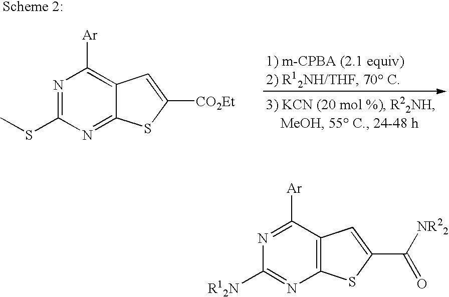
N1=C([Ar])C2=C(N=C1[R12N])SC(C([NR22])=O)=C2.N1=C(SC)N=C2C(=C1[Ar])C=C([CO2Et])S2
